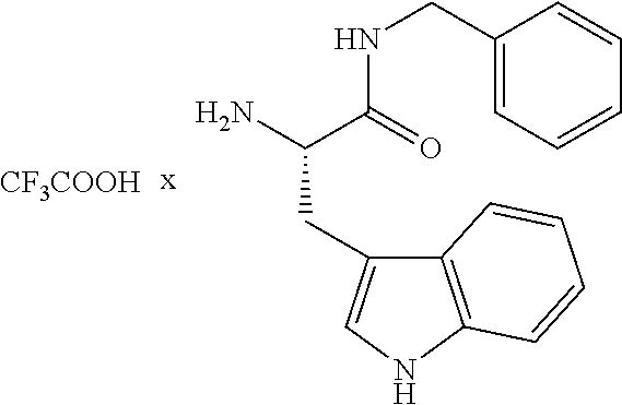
N(CC1=CC=CC=C1)C(C(N)CC1=CNC2=C1C=CC=C2)=O.[CF3COOH].[x]
